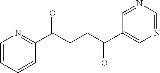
C1(C(CCC(C2=CN=CN=C2)=O)=O)=NC=CC=C1
